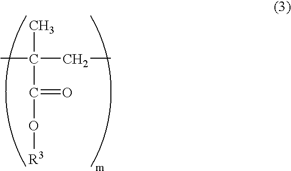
CC(CC)(C)C(=O)O[R3]
